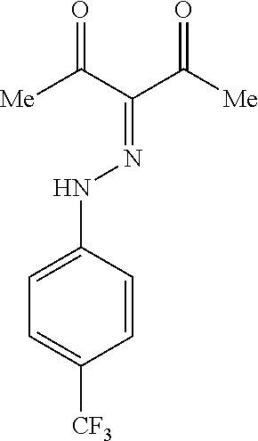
C1=CC(NN=C(C([Me])=O)C([Me])=O)=CC=C1[CF3]
